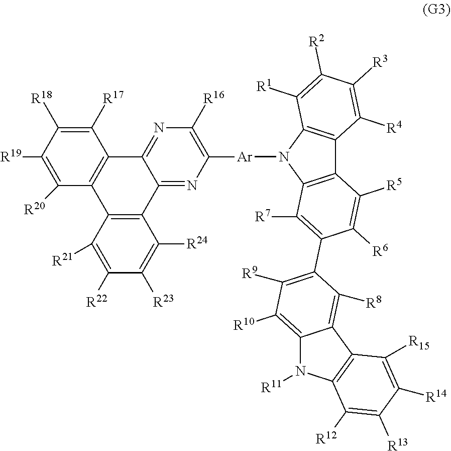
C12=C(N([Ar]C3=C([R16])N=C4C(=N3)C3=C(C5=C4C([R17])=C([R18])C([R19])=C5[R20])C([R21])=C([R22])C([R23])=C3[R24])C3=C1C([R4])=C([R3])C([R2])=C3[R1])C([R7])=C(C1=C([R9])C([R10])=C3N([R11])C4=C(C3=C1[R8])C([R15])=C([R14])C([R13])=C4[R12])C([R6])=C2[R5]
